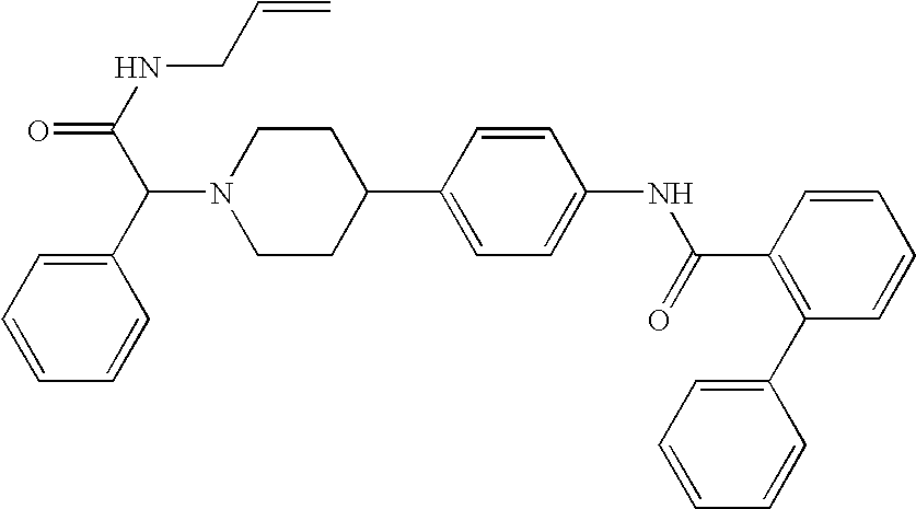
C1(C2=CC=C(NC(C3=C(C4=CC=CC=C4)C=CC=C3)=O)C=C2)CCN(C(C(=O)NCC=C)C2=CC=CC=C2)CC1
